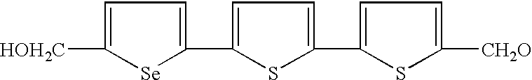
C1(C2=CC=C(C3=CC=C([CH2O])S3)S2)=CC=C([HOH2C])[Se]1
